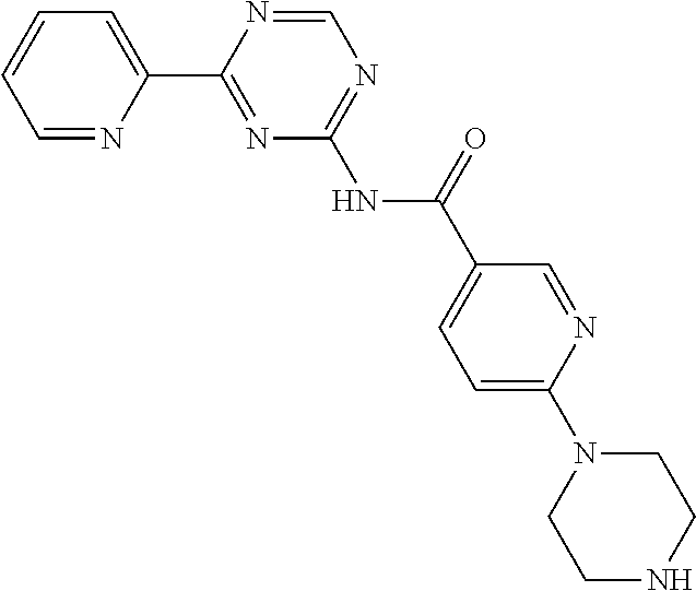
C1=NC(C2=NC(NC(=O)C3=CC=C(N4CCNCC4)N=C3)=NC=N2)=CC=C1
